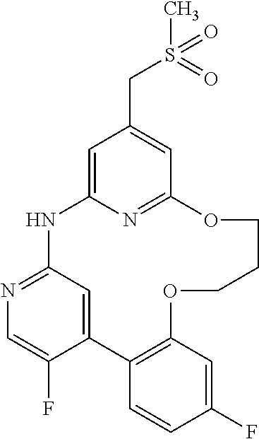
C1=C2N=C(C=C1CS(=O)(C)=O)OCCCOC1=C(C3=CC(=NC=C3F)N2)C=CC(F)=C1
